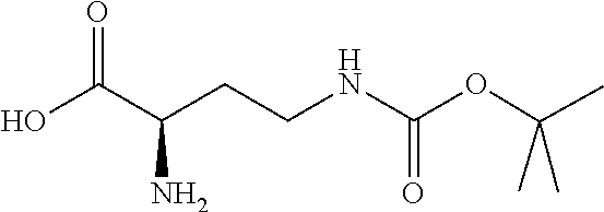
CC(C)(OC(NCCC(C(O)=O)N)=O)C
